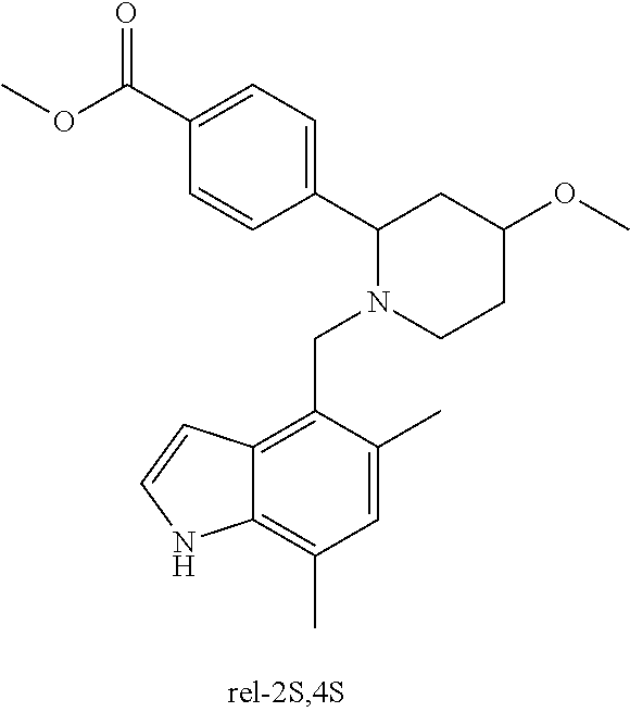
C(C1=C2C(=C(C)C=C1C)NC=C2)N1CCC(OC)CC1C1=CC=C(C(OC)=O)C=C1
